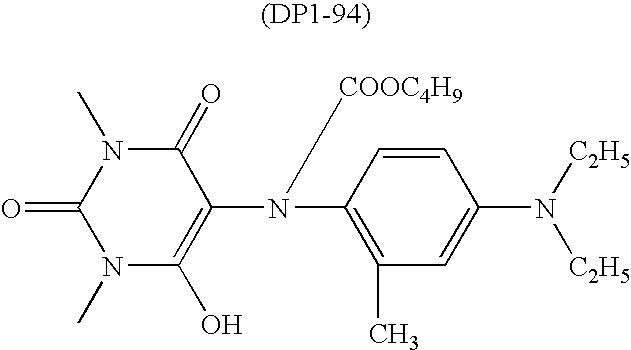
N1(C)C(O)=C(N(C2=C(C)C=C(N([C2H5])[C2H5])C=C2)[COOC4H9])C(=O)N(C)C1=O
